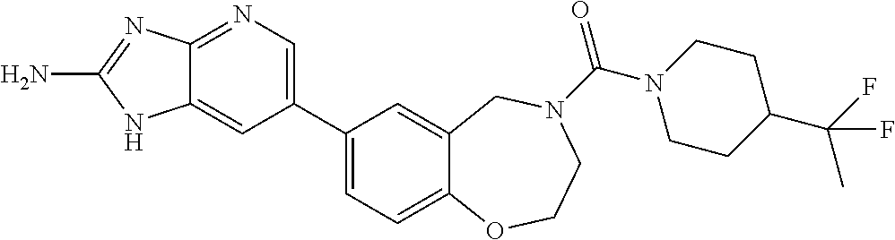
C1(C2=CN=C3C(=C2)NC(N)=N3)=CC=C2C(=C1)CN(C(N1CCC(C(F)(F)C)CC1)=O)CCO2
